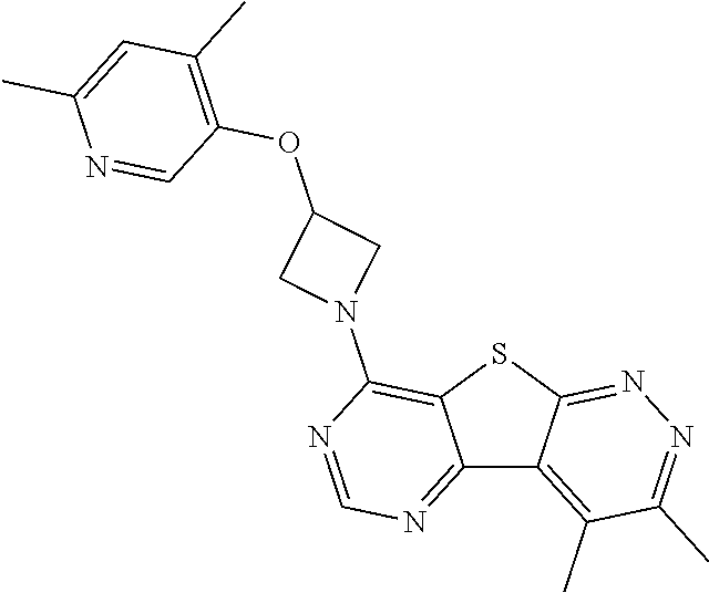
C12=NC=NC(N3CC(OC4=C(C)C=C(C)N=C4)C3)=C1SC1=NN=C(C)C(C)=C21
